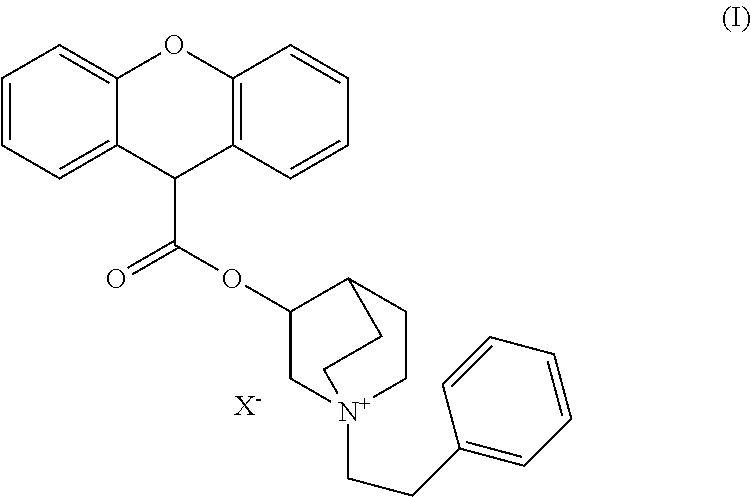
C1=CC=C2C(=C1)OC1=C(C2C(OC2C[N+]3(CCC4=CC=CC=C4)CCC2CC3)=O)C=CC=C1.[X-]
